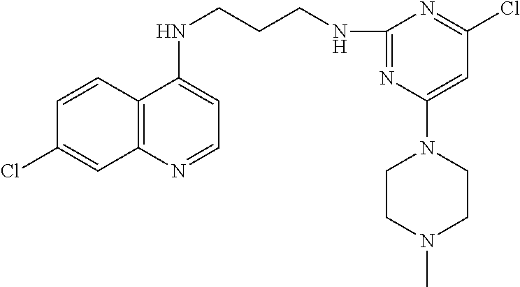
C1=CC2=C(C=C1Cl)N=CC=C2NCCCNC1=NC(N2CCN(C)CC2)=CC(Cl)=N1
